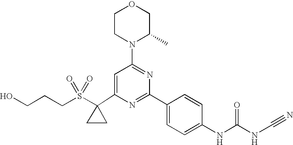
C1(C2(S(CCCO)(=O)=O)CC2)=CC(N2C(C)COCC2)=NC(C2=CC=C(NC(=O)NC#N)C=C2)=N1
